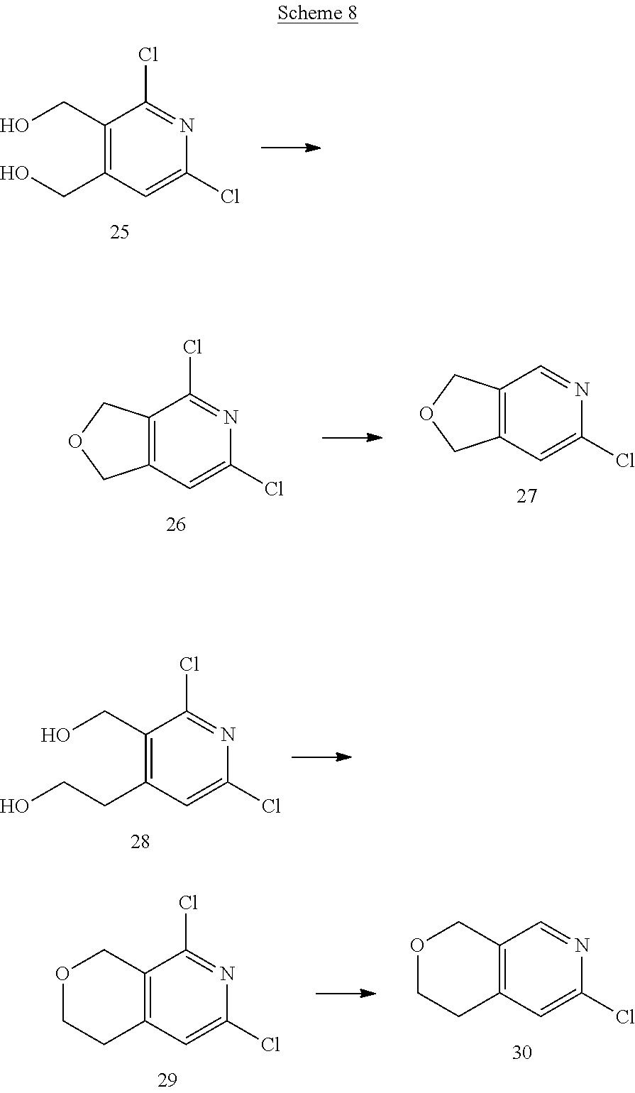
C1(CO)=C(CO)C=C(Cl)N=C1Cl.C12=C(C=C(Cl)N=C1Cl)COC2.C12=C(C=C(Cl)N=C1)COC2.C1(CO)=C(CCO)C=C(Cl)N=C1Cl.C12=C(C=C(Cl)N=C1Cl)CCOC2.C12=C(C=C(Cl)N=C1)CCOC2
